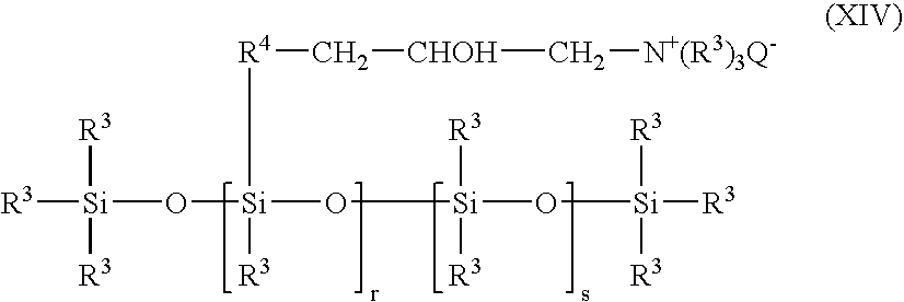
[R3][Si]([R3])([R3])O[Si]([R4]C[CHOH]C[N+(R3)3Q-])([R3])O[Si](O[Si]([R3])([R3])[R3])([R3])[R3]
